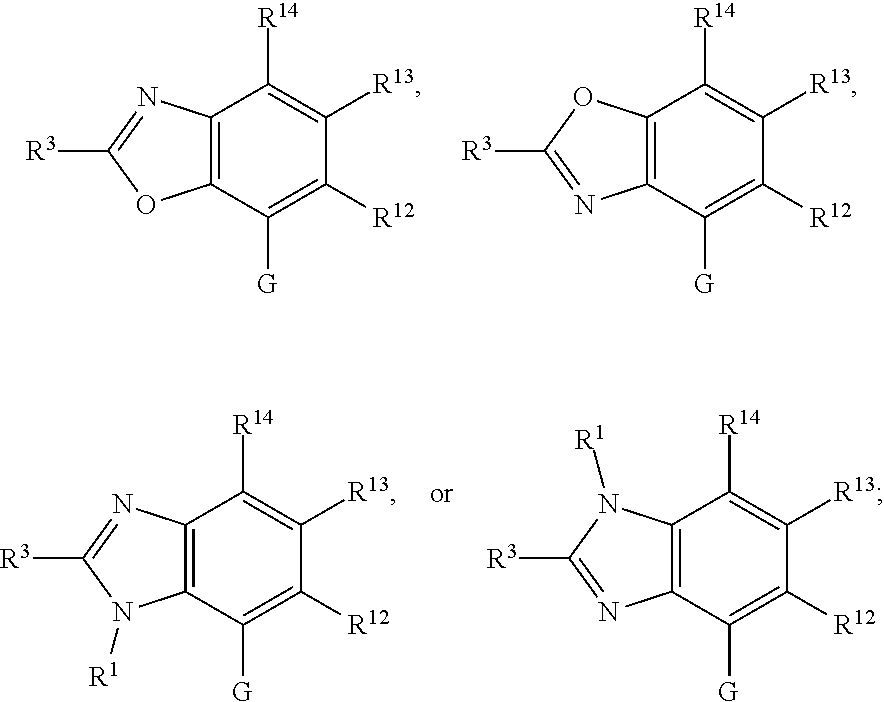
C12=C(C([G])=C([R12])C([R13])=C1[R14])N([R1])C([R3])=N2.C12=C(C([G])=C([R12])C([R13])=C1[R14])N=C([R3])N2[R1].C12=C(C([G])=C([R12])C([R13])=C1[R14])OC([R3])=N2.C12=C(C([G])=C([R12])C([R13])=C1[R14])N=C([R3])O2
